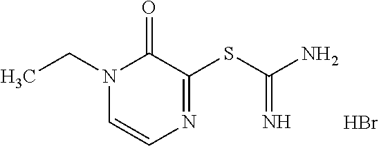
CCN1C=CN=C(SC(N)=N)C1=O.Br
